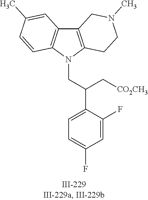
N1(CC(C2=CC=C(F)C=C2F)C[CO2CH3])C2=C(C3=C1C=CC(C)=C3)CN(C)CC2
